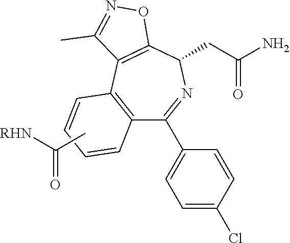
C1=CC2=C(C(C3=CC=C(Cl)C=C3)=NC(CC(N)=O)C3=C2C(C)=NO3)C=C1.CC(=O)[RHN]
